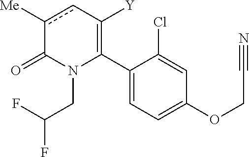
C1(C2=C([Y])cc([Me])C(=O)N2CC(F)F)=CC=C(OCC#N)C=C1Cl
